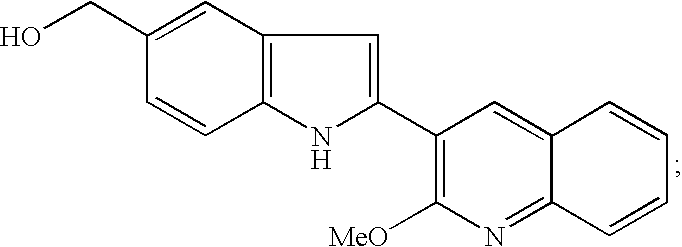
C1(CO)=CC2=C(C=C1)NC(C1=C([MeO])N=C3C(=C1)C=CC=C3)=C2
